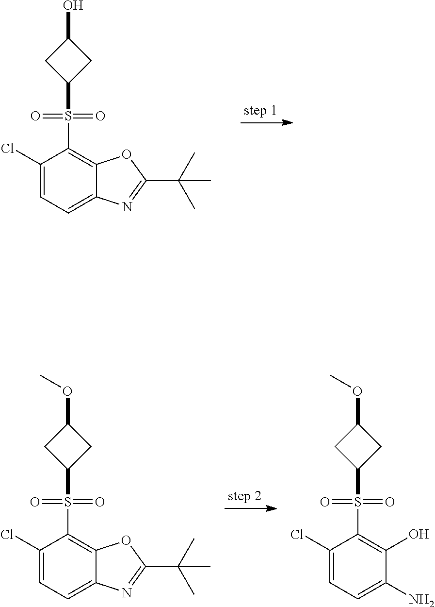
C1(Cl)=CC=C2C(=C1S(=O)(=O)C1CC(O)C1)OC(C(C)(C)C)=N2.C1(Cl)=CC=C(N)C(O)=C1S(=O)(=O)C1CC(OC)C1.C1(Cl)=CC=C2C(=C1S(=O)(=O)C1CC(OC)C1)OC(C(C)(C)C)=N2
